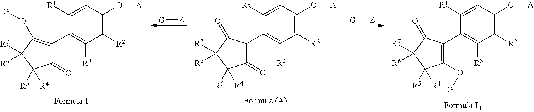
[Z][G].[Z][G].C1([R1])=CC(O[A])=C([R2])C([R3])=C1C1=C(O[G])C([R7])([R6])C([R5])([R4])C1=O.C1([R1])=CC(O[A])=C([R2])C([R3])=C1C1C(=O)C([R5])([R4])C([R7])([R6])C1=O.C1([R1])=CC(O[A])=C([R2])C([R3])=C1C1=C(O[G])C([R5])([R4])C([R7])([R6])C1=O
